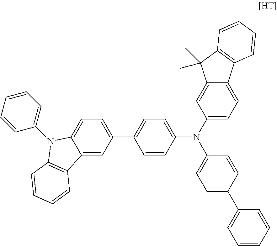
C12=CC(C3=CC=C(N(C4=CC=C5C(=C4)C(C)(C)C4=C5C=CC=C4)C4=CC=C(C5=CC=CC=C5)C=C4)C=C3)=CC=C1N(C1=CC=CC=C1)C1=C2C=CC=C1
